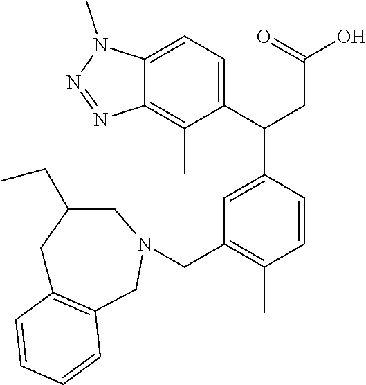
C1C2=C(CN(CC3=C(C)C=CC(C(CC(=O)O)C4=CC=C5C(=C4C)N=NN5C)=C3)CC1CC)C=CC=C2
